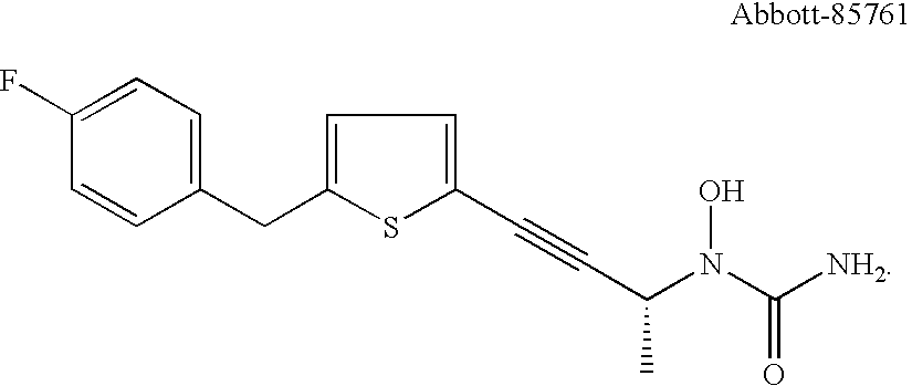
C1(CC2=CC=C(C#CC(N(C([NH2])=O)O)C)S2)=CC=C(F)C=C1
